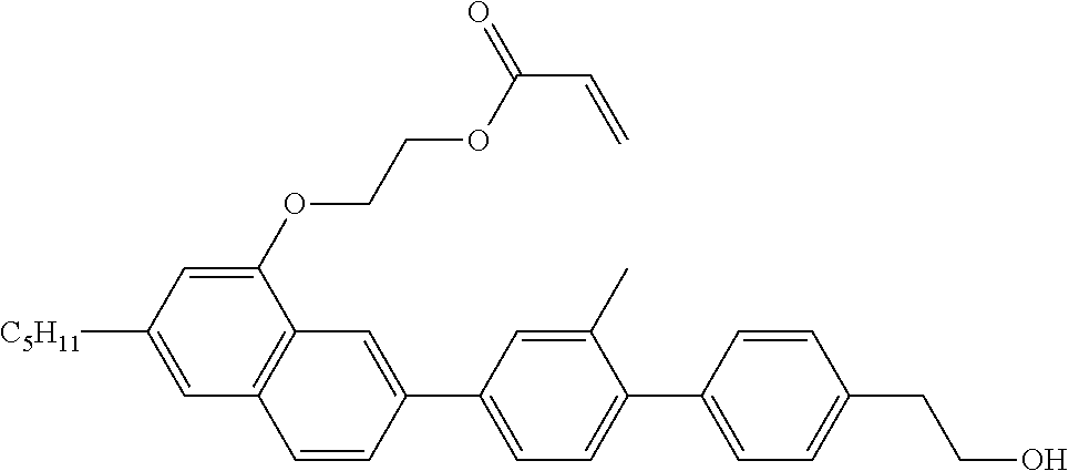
C1(OCCOC(C=C)=O)=CC([C5H11])=CC2=C1C=C(C1=CC=C(C3=CC=C(CCO)C=C3)C(C)=C1)C=C2
